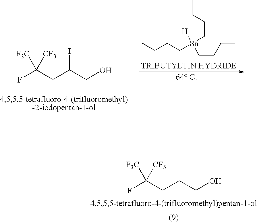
[F3C]C([CF3])(F)CC(CO)I.CCCC[Sn](CCCC)(CCCC)[H].[F3C]C([CF3])(F)CCCO
